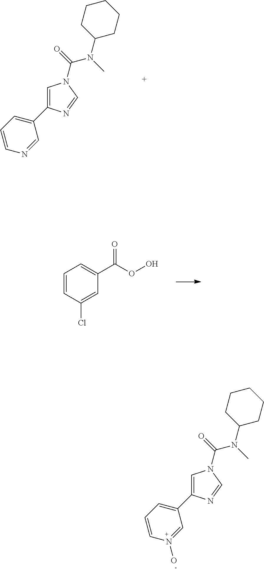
C1=C(C2=CC=CN=C2)N=CN1C(N(C1CCCCC1)C)=O.C1=CC(Cl)=CC(C(=O)OO)=C1.C1=C(C2=CC=CN(O)=C2)N=CN1C(N(C1CCCCC1)C)=O
